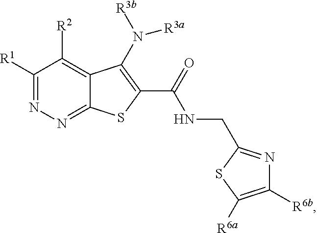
C1([R1])=NN=C2C(=C1[R2])C(N([R3a])[R3b])=C(C(=O)NCC1=NC([R6b])=C([R6a])S1)S2
